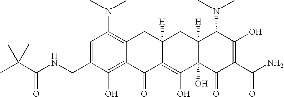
C1(CNC(C(C)(C)C)=O)=CC(N(C)C)=C2C(=C1O)C(=O)C1=C(O)C3(O)C([H])(CC1([H])C2)C(N(C)C)C(O)=C(C(N)=O)C3=O
